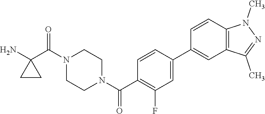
NC1(C(N2CCN(C(=O)C3=C(F)C=C(C4=CC5=C(C=C4)N(C)N=C5C)C=C3)CC2)=O)CC1
